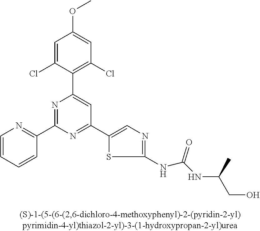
C1=C(Cl)C(C2=CC(C3=CN=C(NC(NC(CO)C)=O)S3)=NC(C3=NC=CC=C3)=N2)=C(Cl)C=C1OC
